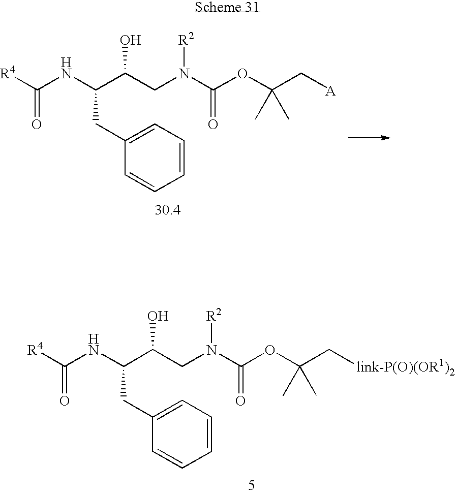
C(NC(C(CN(C(OC(C[A])(C)C)=O)[R2])O)CC1=CC=CC=C1)([R4])=O.C(NC(C(CN(C(OC(C[link-P(O)(OR1)2])(C)C)=O)[R2])O)CC1=CC=CC=C1)([R4])=O
